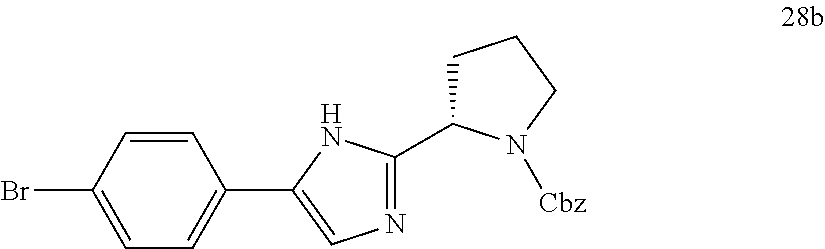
C1(Br)=CC=C(C2=CN=C(C3CCCN3[Cbz])N2)C=C1
